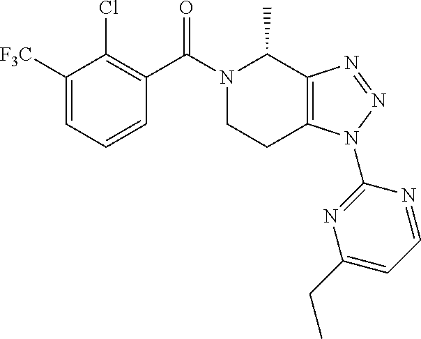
[F3C]C1=CC=CC(C(N2C(C)C3=C(CC2)N(C2=NC(CC)=CC=N2)N=N3)=O)=C1Cl
